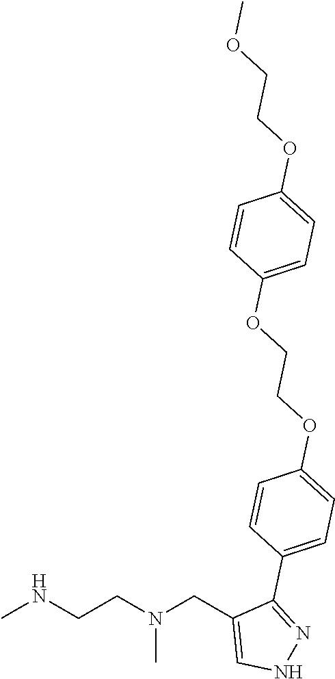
CNCCN(CC1=CNN=C1C1=CC=C(OCCOC2=CC=C(OCCOC)C=C2)C=C1)C
